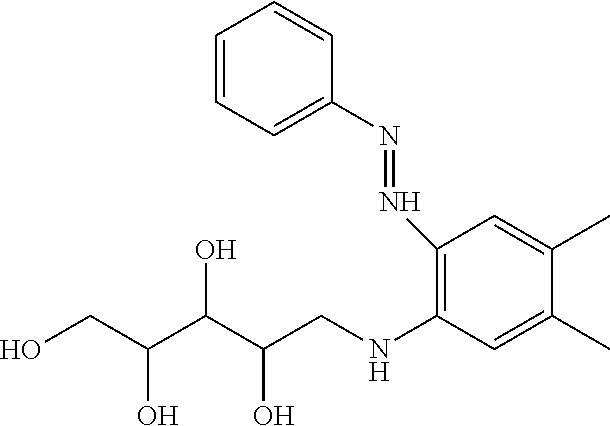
C1(N=NC2=CC=CC=C2)=C(NCC(C(C(CO)O)O)O)C=C(C)C(C)=C1
